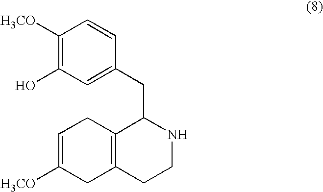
C1([H3CO])=C(O)C=C(CC2C3=C(CCN2)CC([H3CO])=CC3)C=C1
